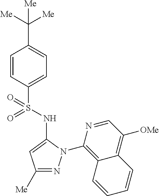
C1=CC(S(=O)(NC2=CC([Me])=NN2C2=C3C(=C([OMe])C=N2)C=CC=C3)=O)=CC=C1C([Me])([Me])[Me]
